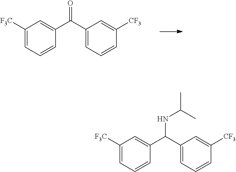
C1([F3C])=CC=CC(C(C2=CC=CC([CF3])=C2)=O)=C1.C1([F3C])=CC=CC(C(C2=CC=CC([CF3])=C2)NC(C)C)=C1
